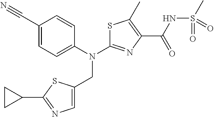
S1C(N(C2=CC=C(C#N)C=C2)CC2=CN=C(C3CC3)S2)=NC(C(NS(C)(=O)=O)=O)=C1C
